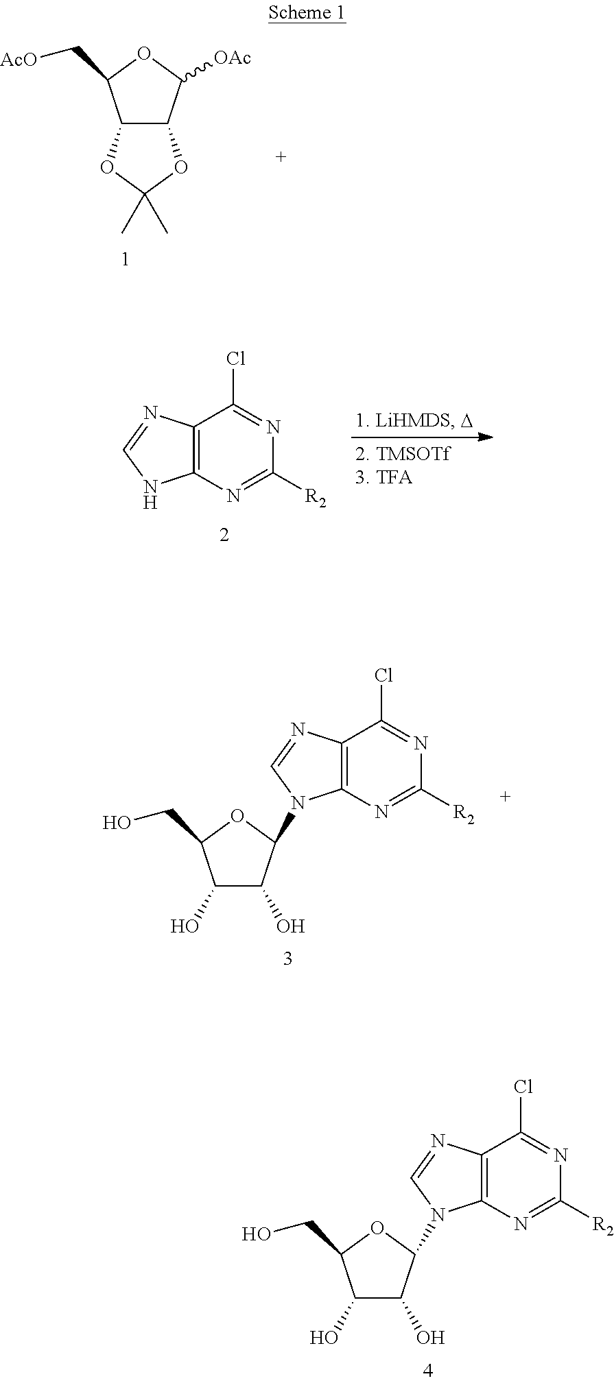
N1=C([R2])N=C(Cl)C2=C1NC=N2.C1(O)C(O)C(N2C3=C(C(Cl)=NC([R2])=N3)N=C2)OC1CO.C1(O)C(O)C(N2C3=C(C(Cl)=NC([R2])=N3)N=C2)OC1CO.C12C(C([OAc])OC1C[AcO])OC(C)(C)O2
